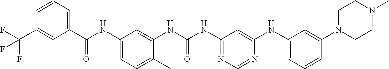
C1(C(NC2=CC=C(C)C(NC(NC3=NC=NC(NC4=CC=CC(N5CCN(C)CC5)=C4)=C3)=O)=C2)=O)=CC=CC(C(F)(F)F)=C1
